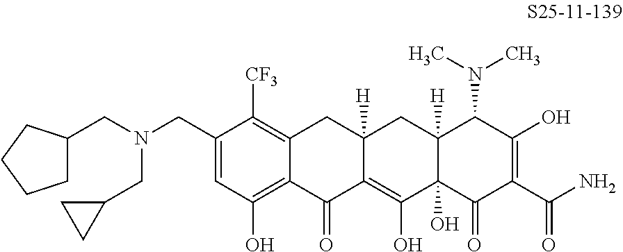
C1=C(CN(CC2CCCC2)CC2CC2)C([CF3])=C2C(=C1O)C(=O)C1=C(O)C3(O)C([H])(CC1([H])C2)C(N(C)C)C(O)=C(C(N)=O)C3=O
